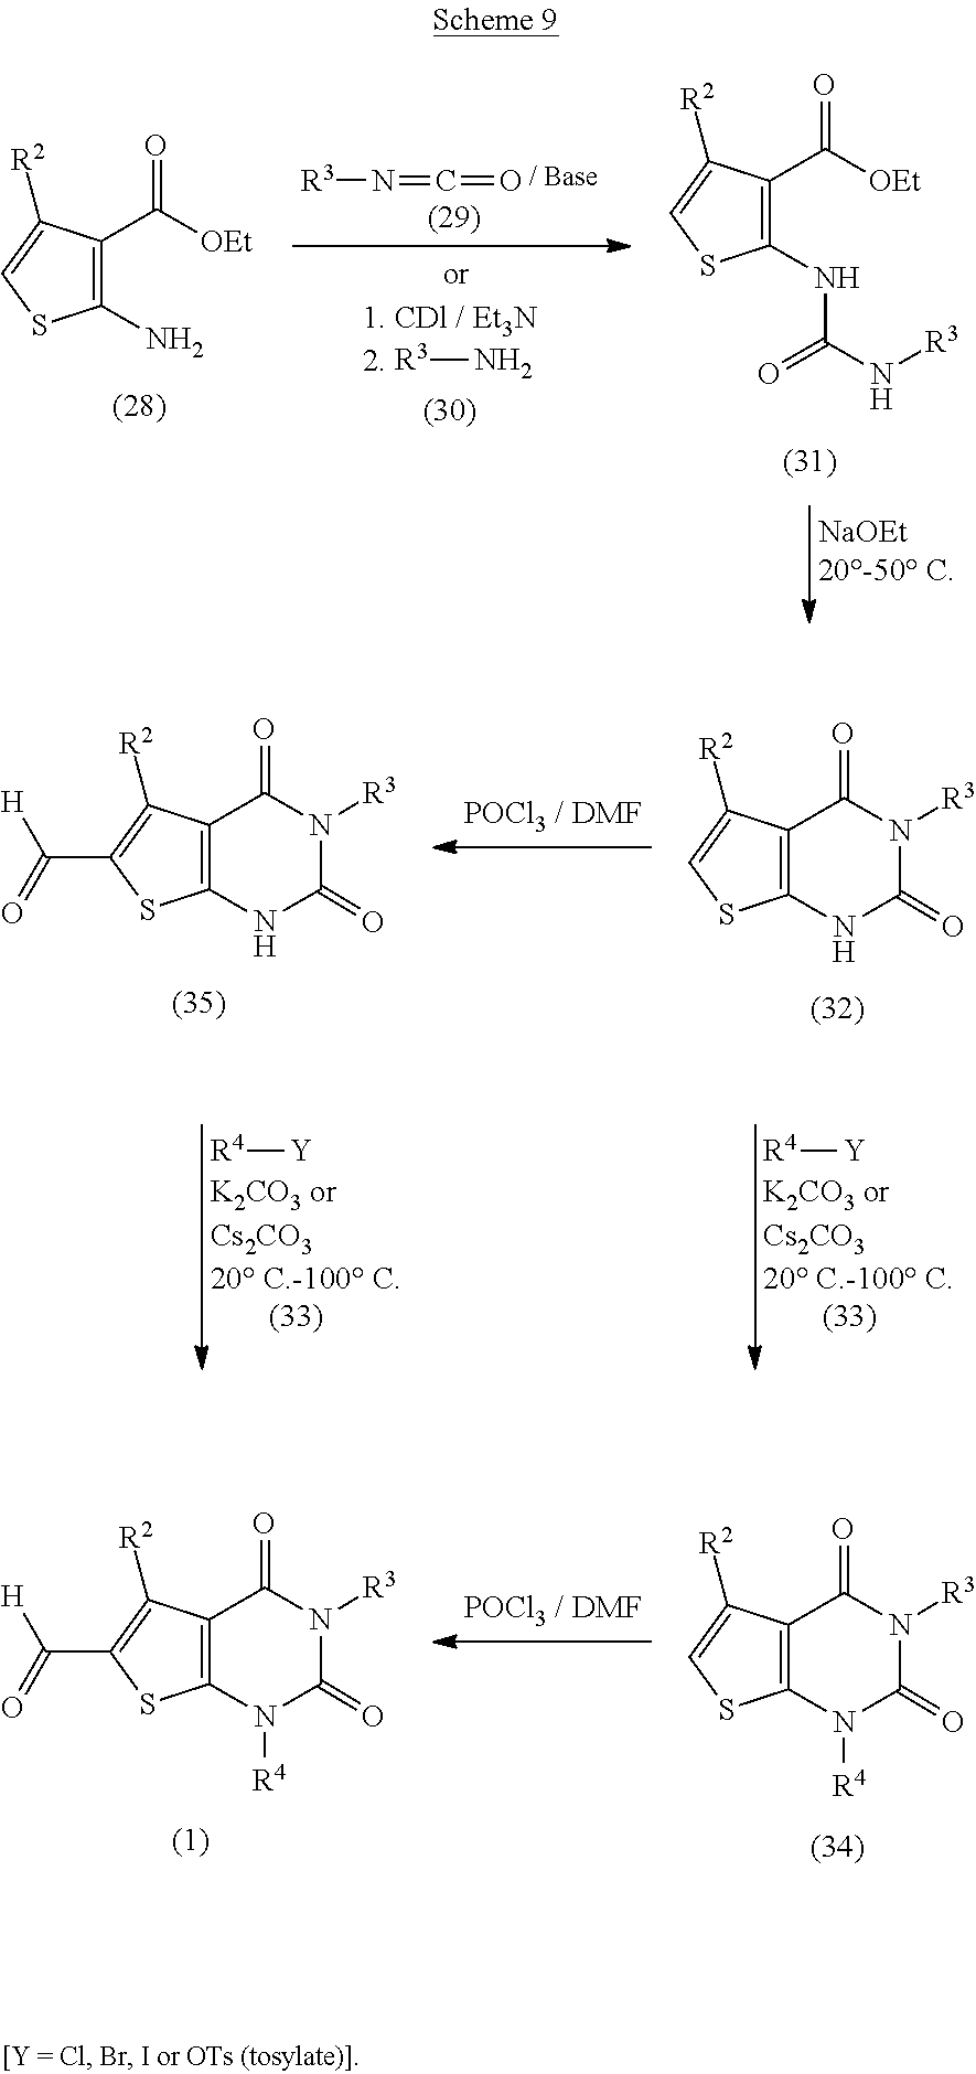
C1(C([OEt])=O)=C(N)SC=C1[R2].C1(C([OEt])=O)=C(NC(N[R3])=O)SC=C1[R2].[R3]N.[R3]N=C=O.C12=C(NC(=O)N([R3])C1=O)SC=C2[R2].C12=C(NC(=O)N([R3])C1=O)SC(C(=O)[H])=C2[R2].C12=C(SC=C1[R2])N([R4])C(=O)N([R3])C2=O.C12=C(SC(C(=O)[H])=C1[R2])N([R4])C(=O)N([R3])C2=O.[R4][Y].[R4][Y]
